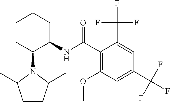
C1(OC)=C(C(=O)NC2CCCCC2N2C(C)CCC2C)C(C(F)(F)F)=CC(C(F)(F)F)=C1
